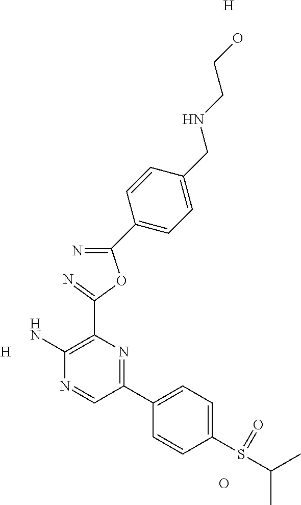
C(=N)(OC(=N)C1=C(N)N=CC(C2=CC=C(S(C(C)C)=O)C=C2)=N1)C1=CC=C(CNCCO)C=C1.[H].[H].O
